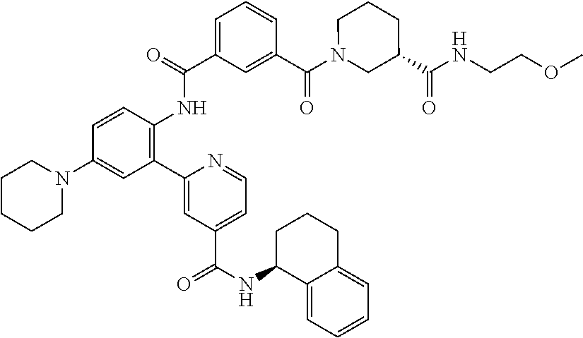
C1CCCN(C2=CC(C3=CC(C(NC4C5=CC=CC=C5CCC4)=O)=CC=N3)=C(NC(C3=CC=CC(C(N4CC(C(NCCOC)=O)CCC4)=O)=C3)=O)C=C2)C1
